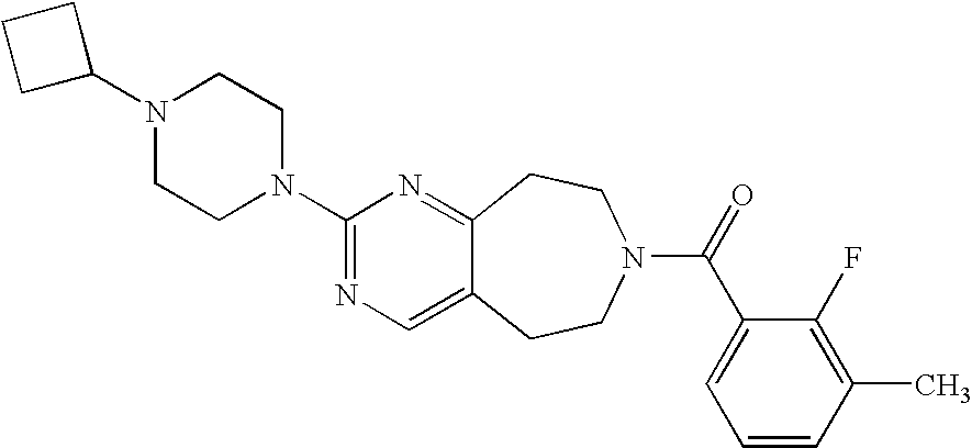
C1C(N2CCN(C3=NC=C4C(=N3)CCN(C(=O)C3=CC=CC(C)=C3F)CC4)CC2)CC1
